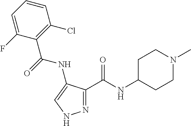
N1=C(C(NC2CCN(C)CC2)=O)C(NC(=O)C2=C(Cl)C=CC=C2F)=CN1
